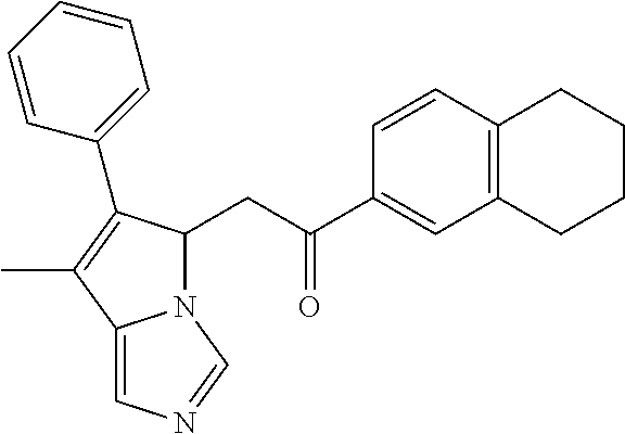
C1=CC2=C(C=C1C(=O)CC1N3C(=CN=C3)C(C)=C1C1=CC=CC=C1)CCCC2
